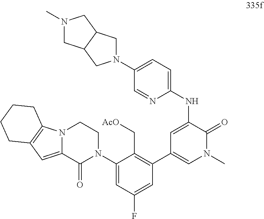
C1=C(NC2=CC=C(N3CC4C(C3)CN(C)C4)C=N2)C(=O)N(C)C=C1C1=C(C[AcO])C(N2CCN3C(=CC4=C3CCCC4)C2=O)=CC(F)=C1
